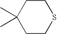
C1CC(C)(C)CCS1
